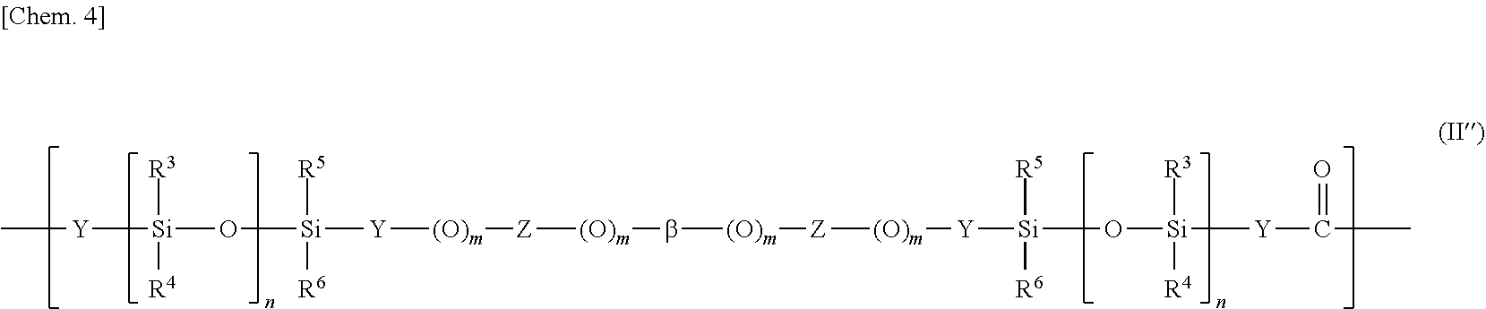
C[Y][Si](O[Si]([Y][(O)m][Z][(O)m]b[(O)m][Z][(O)m][Y][Si](O[Si]([Y]C(C)=O)([R3])[R4])([R5])[R6])([R5])[R6])([R3])[R4]
